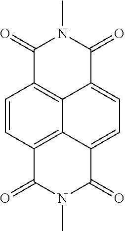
C1(=O)C2=C3C(=CC=C4C3=C(C=C2)C(=O)N(C)C4=O)C(=O)N1C
